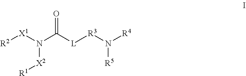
[R2][X1]N(C([L][R3]N([R4])[R5])=O)[X2][R1]
